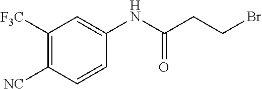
C(CC(NC1=CC([F3C])=C([NC])C=C1)=O)Br
